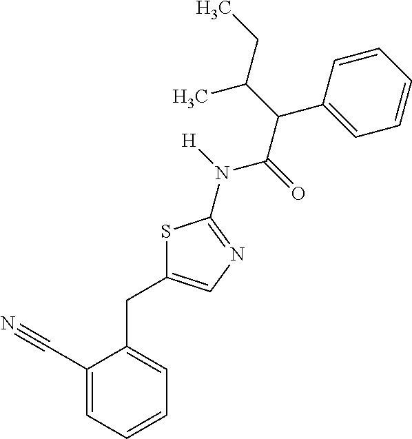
C1(C#N)=CC=CC=C1CC1=CN=C(N(C(=O)C(C(CC)C)C2=CC=CC=C2)[H])S1
